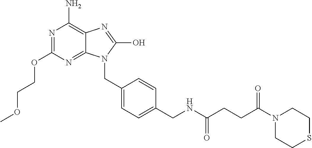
N1=C(OCCOC)N=C2C(=C1N)N=C(O)N2CC1=CC=C(CNC(CCC(=O)N2CCSCC2)=O)C=C1
